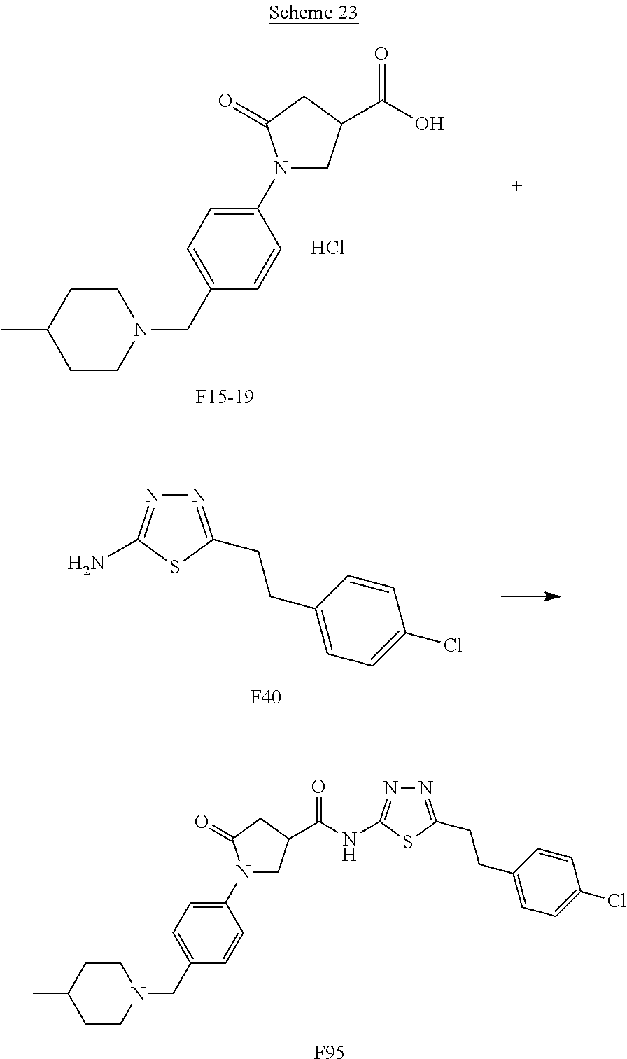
C1(N2CC(C(O)=O)CC2=O)=CC=C(CN2CCC(C)CC2)C=C1.Cl.N1=C(CCC2=CC=C(Cl)C=C2)SC(N)=N1.[F40].C1(N2CC(C(=O)NC3=NN=C(CCC4=CC=C(Cl)C=C4)S3)CC2=O)=CC=C(CN2CCC(C)CC2)C=C1.[F95]
